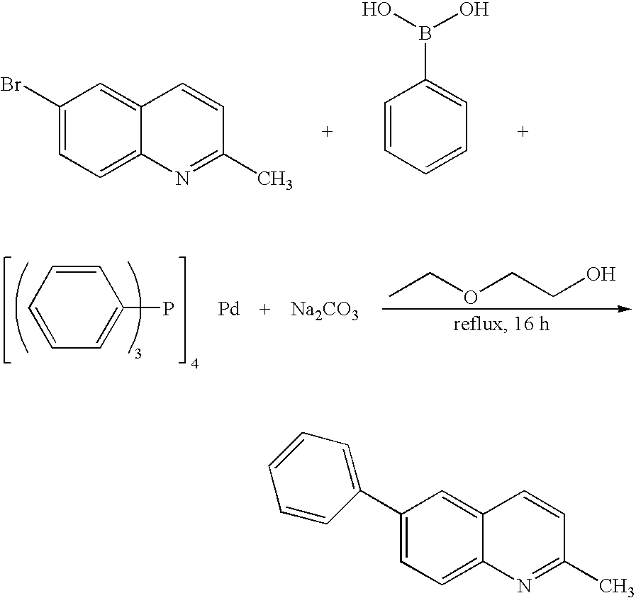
C1(Br)=CC=C2C(=C1)C=CC(C)=N2.C1=CC=CC=C1B(O)O.C1=CC=CC(P)=C1.CCOCCO.[Pd].[Na2CO3].C1(C2=CC=CC=C2)=CC=C2C(=C1)C=CC(C)=N2
